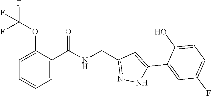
C1=C(OC(F)(F)F)C(C(NCC2=NNC(C3=CC(F)=CC=C3O)=C2)=O)=CC=C1
